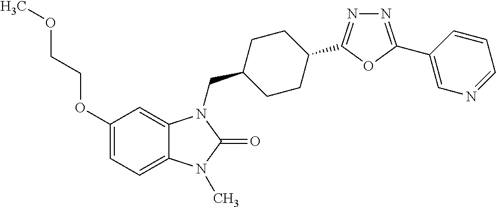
C1(OCCOC)=CC=C2C(=C1)N(CC1CCC(C3=NN=C(C4=CN=CC=C4)O3)CC1)C(=O)N2C
